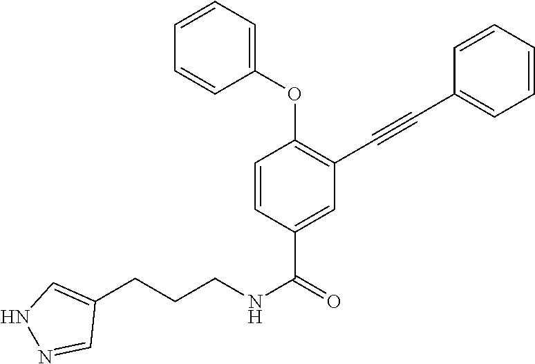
C1=CC(C(=O)NCCCC2=CNN=C2)=CC(C#CC2=CC=CC=C2)=C1OC1=CC=CC=C1
